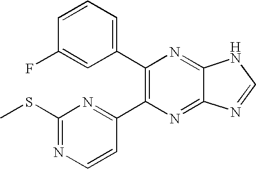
C1(C2=C(C3=NC(SC)=NC=C3)N=C3C(=N2)NC=N3)=CC=CC(F)=C1
